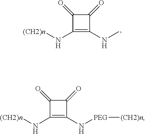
C1(=O)C(N[(CH2)n])=C(NC)C1=O.C1(=O)C(N[(CH2)n])=C(N[PEG][(CH2)n])C1=O
